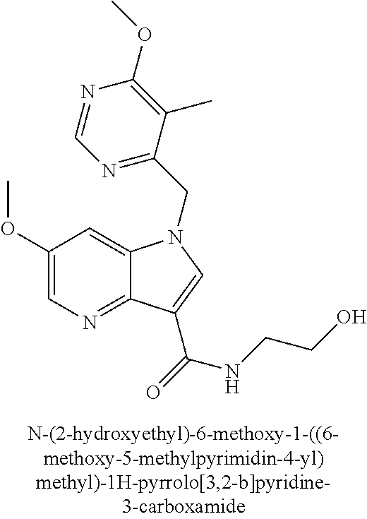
C1(OC)=CN=C2C(=C1)N(CC1=NC=NC(OC)=C1C)C=C2C(NCCO)=O
